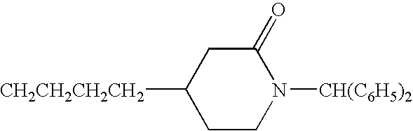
[CH2CH2CH2CH2]C1CCN([CH(C6H5)2])C(=O)C1
